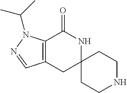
C12=C(CC3(NC1=O)CCNCC3)C=NN2C(C)C
